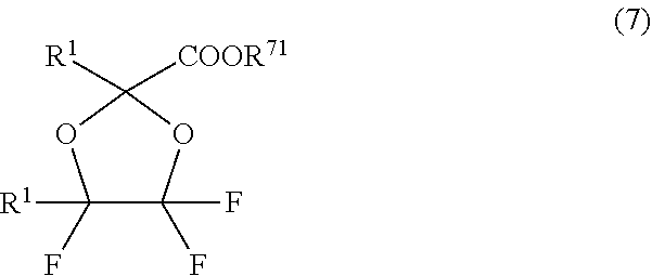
C1(F)([R1])C(F)(F)OC([R1])([COOR71])O1
